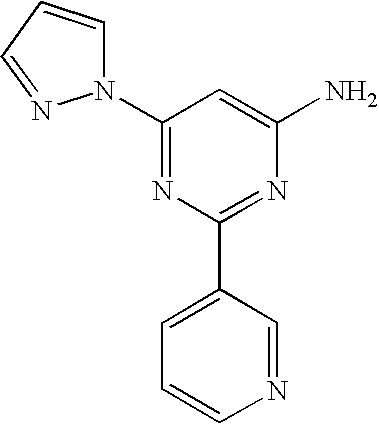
C1(N2C=CC=N2)=NC(C2=CC=CN=C2)=NC(N)=C1
